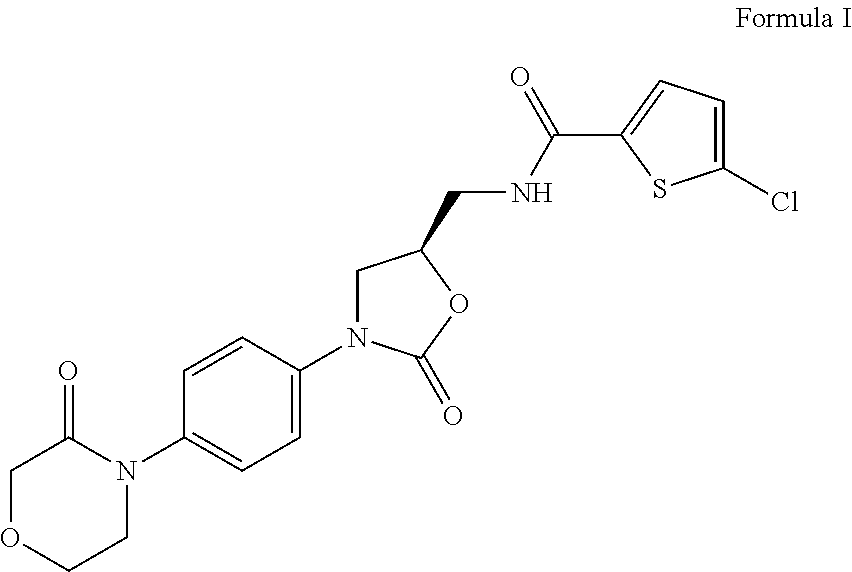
C1OCCN(C2=CC=C(N3CC(CNC(=O)C4=CC=C(Cl)S4)OC3=O)C=C2)C1=O
